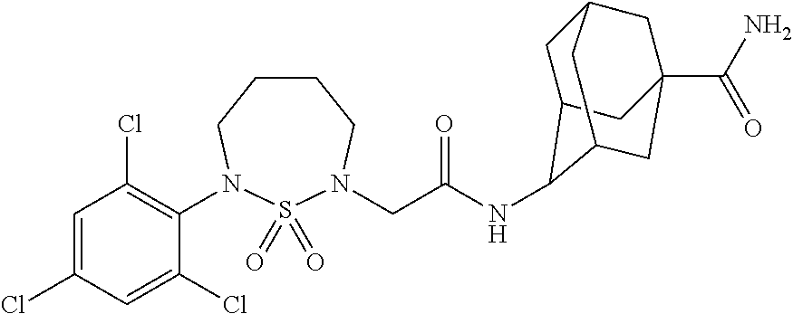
C1=C(Cl)C=C(Cl)C(N2CCCCN(CC(NC3C4CC5CC(C(N)=O)(CC3C5)C4)=O)S2(=O)=O)=C1Cl
